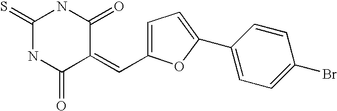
C1(=S)NC(=O)C(=CC2=CC=C(C3=CC=C(Br)C=C3)O2)C(=O)N1
